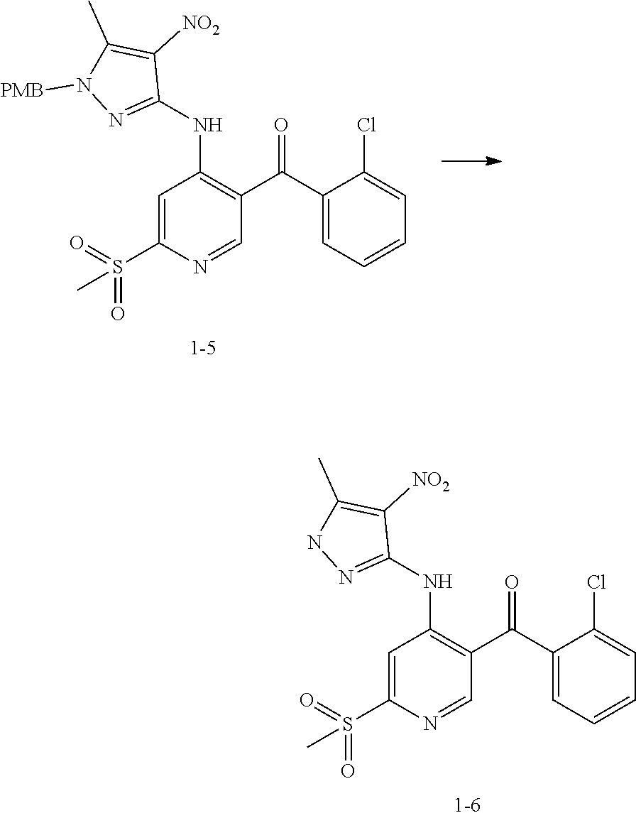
C1=C(S(=O)(=O)C)N=CC(C(=O)C2=CC=CC=C2Cl)=C1NC1=NN([PMB])C(C)=C1[NO2].C1=C(S(=O)(=O)C)N=CC(C(=O)C2=CC=CC=C2Cl)=C1NC1=NNC(C)=C1[NO2]
